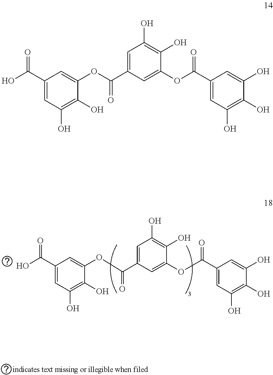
C1(C(O)=O)=CC(O)=C(O)C(OC(C2=CC(O)=C(O)C(OC(C3=CC(O)=C(O)C(O)=C3)=O)=C2)=O)=C1.C1(C(O)=O)=CC(O)=C(O)C(OC(C2=CC(O)=C(O)C(OC(C3=CC(O)=C(O)C(O)=C3)=O)=C2)=O)=C1
